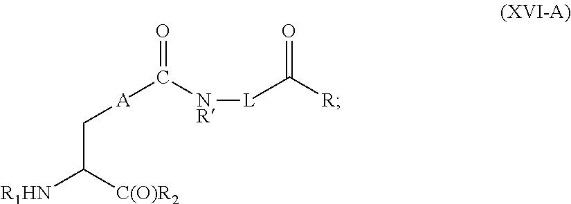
C(C([R1HN])[C(O)R2])[A]C(=O)[NR][L]C([R])=O
